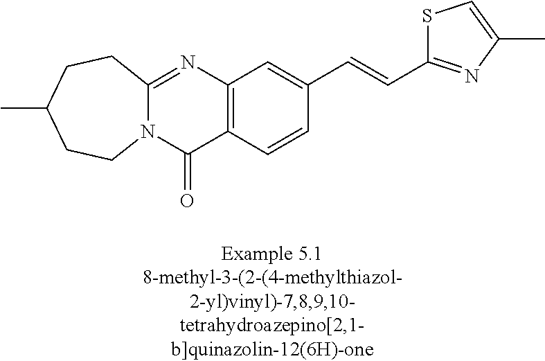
N12C(=NC3=C(C1=O)C=CC(C=CC1=NC(C)=CS1)=C3)CCC(C)CC2
